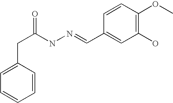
C(C(NN=CC1=CC(O)=C(OC)C=C1)=O)C1=CC=CC=C1
